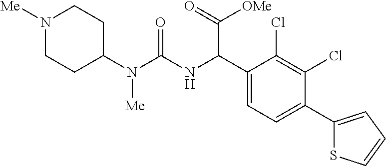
C1(N(C(NC(C2=CC=C(C3=CC=CS3)C(Cl)=C2Cl)C([OMe])=O)=O)[Me])CCN([Me])CC1
